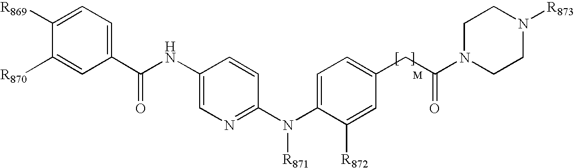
C1(N(C2=CC=C(CC(N3CCN([R873])CC3)=O)C=C2[R872])[R871])=NC=C(NC(C2=CC=C([R869])C([R870])=C2)=O)C=C1
